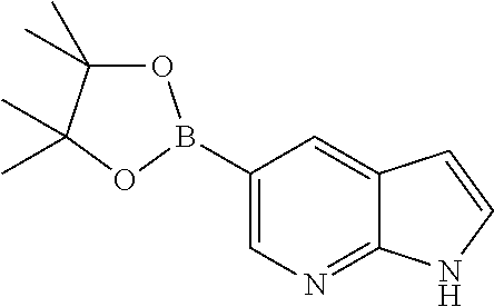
C12=NC=C(B3OC(C)(C)C(C)(C)O3)C=C1C=CN2
